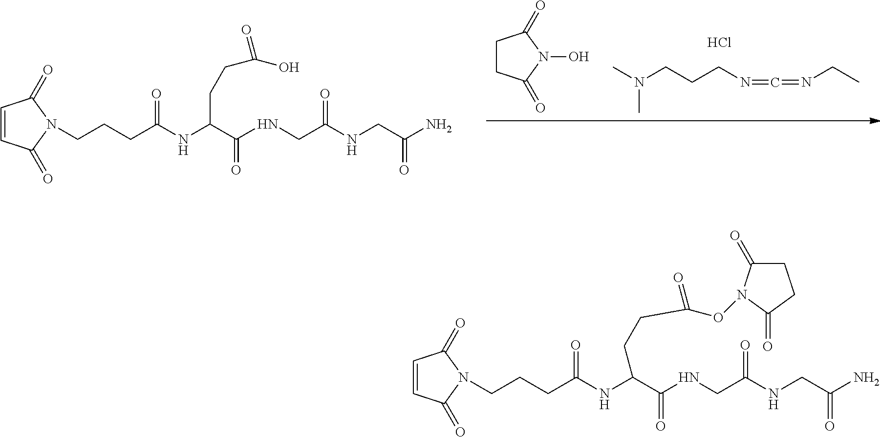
CN(CCCN=C=NCC)C.Cl.C1CC(=O)N(O)C1=O.C(C(NCC(NCC(N)=O)=O)=O)(NC(CCCN1C(=O)C=CC1=O)=O)CCC(O)=O.C(C(NCC(NCC(N)=O)=O)=O)(NC(CCCN1C(=O)C=CC1=O)=O)CCC(ON1C(=O)CCC1=O)=O
